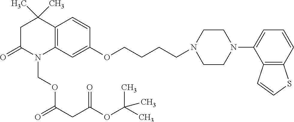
C12=C(C=C(OCCCCN3CCN(C4=CC=CC5=C4C=CS5)CC3)C=C1)N(COC(CC(OC(C)(C)C)=O)=O)C(=O)CC2(C)C
